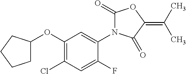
C1(OC2CCCC2)=C(Cl)C=C(F)C(N2C(=O)OC(=C(C)C)C2=O)=C1
